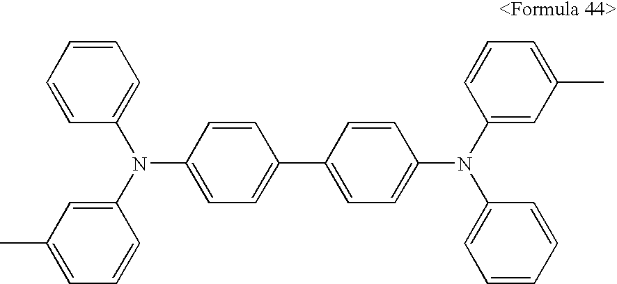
C1=CC(N(C2=CC(C)=CC=C2)C2=CC=CC=C2)=CC=C1C1=CC=C(N(C2=CC(C)=CC=C2)C2=CC=CC=C2)C=C1
